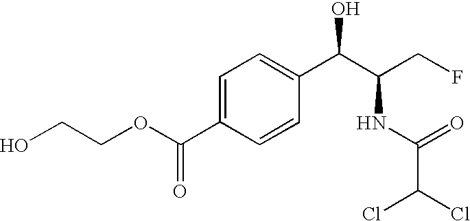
O=C(C1=CC=C(C(C(CF)NC(C(Cl)Cl)=O)O)C=C1)OCCO
